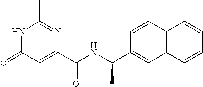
C1(C)=NC(C(NC(C2=CC3=C(C=C2)C=CC=C3)C)=O)=CC(=O)N1
